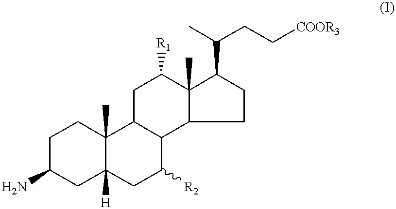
C1(N)CC2([H])C(C)(CC1)C1C(C([R2])C2)C2C(C)(C([R1])C1)C(C(CC[COOR3])C)CC2
